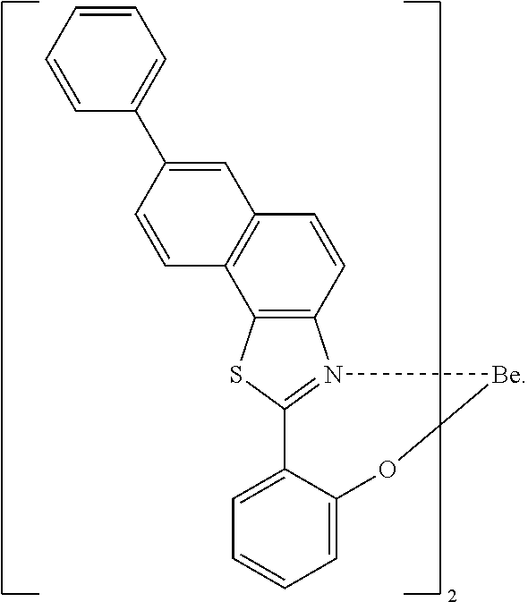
C1=CC(C2=CC=CC=C2)=CC2=C1C1=C(C=C2)N2=C(S1)C1=CC=CC=C1O[Be]2
